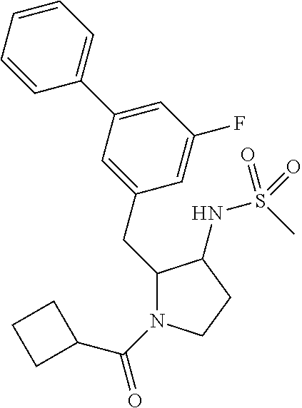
C1(CC2=CC(C3=CC=CC=C3)=CC(F)=C2)N(C(=O)C2CCC2)CCC1NS(C)(=O)=O
